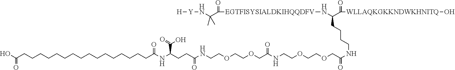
[H][Y]NC(C([EGTFISYSIALDKIHQQDFV]NC(C([WLLAQKGKKNDWKHNITQ]O)=O)CCCCNC(COCCOCCNC(COCCOCCNC(CCC(NC(CCCCCCCCCCCCCCCCC(O)=O)=O)C(=O)O)=O)=O)=O)=O)(C)C
